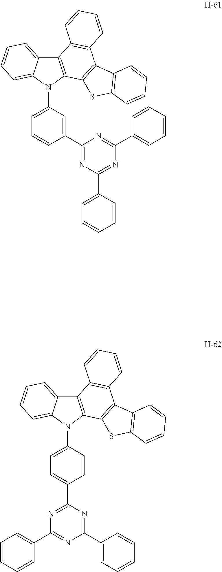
C1(C2=CC(N3C4=C(C5=CC=CC=C35)C3=C(C5=C4SC4=C5C=CC=C4)C=CC=C3)=CC=C2)=NC(C2=CC=CC=C2)=NC(C2=CC=CC=C2)=N1.C1=CC(N2C3=C(C4=CC=CC=C24)C2=C(C4=C3SC3=C4C=CC=C3)C=CC=C2)=CC=C1C1=NC(C2=CC=CC=C2)=NC(C2=CC=CC=C2)=N1
